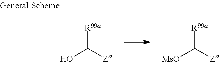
[R99a]C([Za])O.[R99a]C([Za])[MsO]
